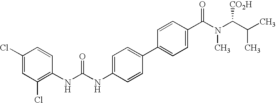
C1(C2=CC=C(C(=O)N(C(C(C)C)[CO2H])C)C=C2)=CC=C(NC(NC2=C(Cl)C=C(Cl)C=C2)=O)C=C1
